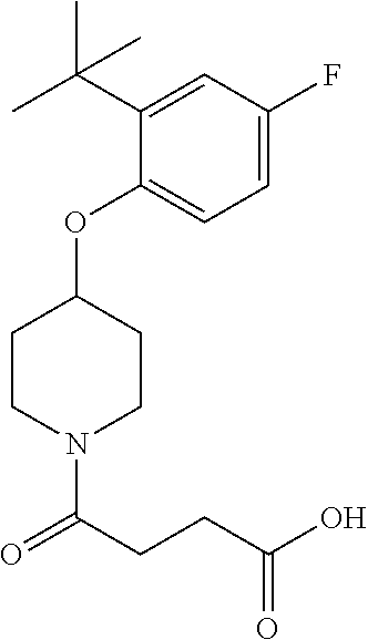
C1(OC2CCN(C(CCC(O)=O)=O)CC2)=CC=C(F)C=C1C(C)(C)C
